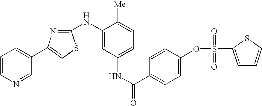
C1=CN=CC(C2=CSC(NC3=CC(NC(=O)C4=CC=C(OS(=O)(=O)C5=CC=CS5)C=C4)=CC=C3[Me])=N2)=C1
